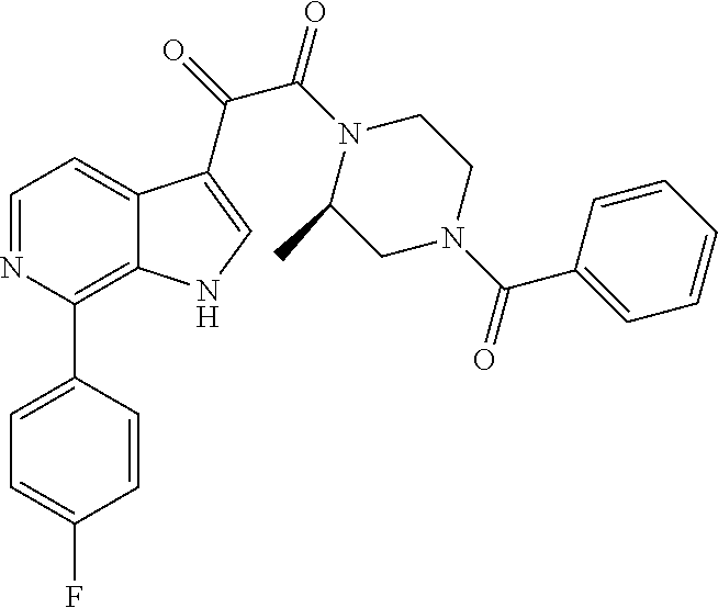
C1=C(F)C=CC(C2=C3C(=CC=N2)C(C(=O)C(N2C(C)CN(C(C4=CC=CC=C4)=O)CC2)=O)=CN3)=C1
